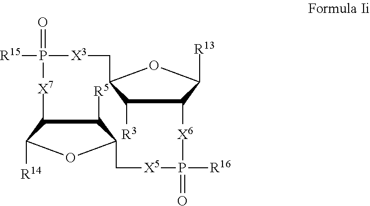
C1([R3])C2C([R13])OC1C[X3]P([R15])(=O)[X7]C1C([R5])C(OC1[R14])C[X5]P([R16])(=O)[X6]2
